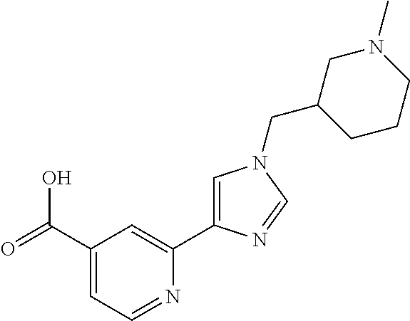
C1(C(=O)O)=CC=NC(C2=CN(CC3CCCN(C)C3)C=N2)=C1
